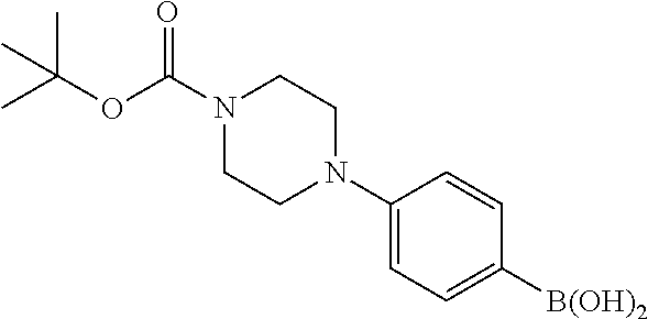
N1(C(OC(C)(C)C)=O)CCN(C2=CC=C([B(OH)2])C=C2)CC1
